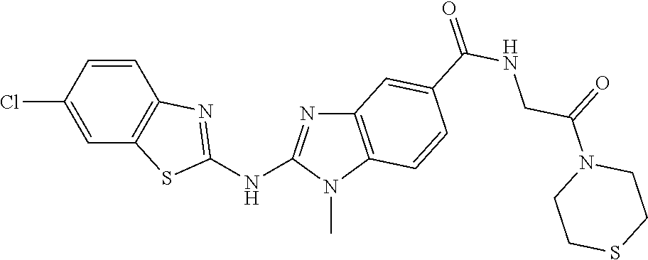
ClC1=CC2=C(C=C1)N=C(NC1=NC3=C(N1C)C=CC(C(NCC(N1CCSCC1)=O)=O)=C3)S2
